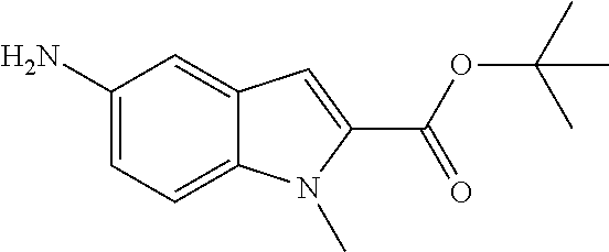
C1(N)=CC=C2C(=C1)C=C(C(OC(C)(C)C)=O)N2C
